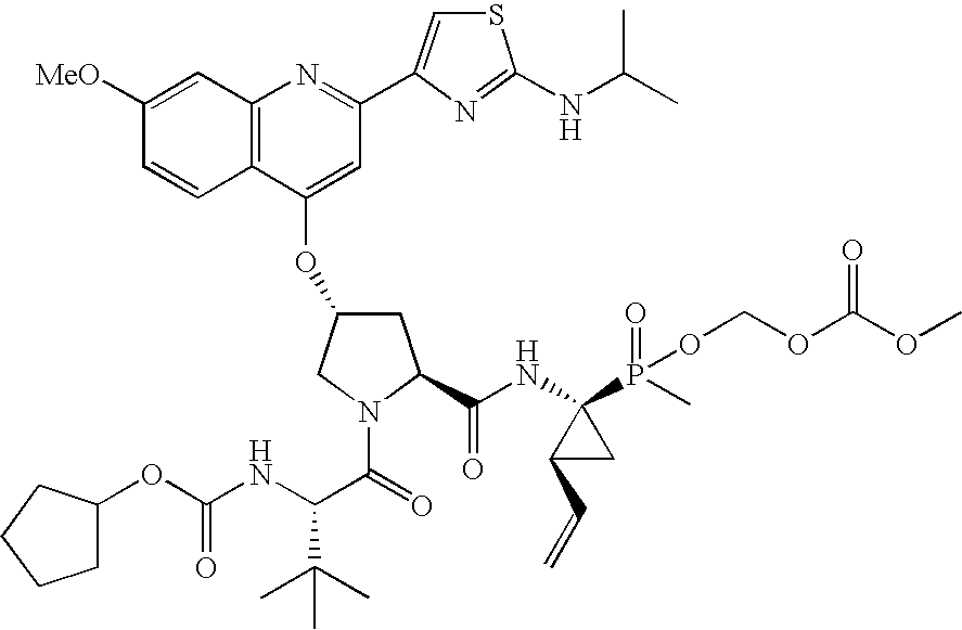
C12=C(C=C([MeO])C=C1)N=C(C1=CSC(NC(C)C)=N1)C=C2OC1CC(C(NC2(P(=O)(OCOC(=O)OC)C)C(C=C)C2)=O)N(C(=O)C(C(C)(C)C)NC(=O)OC2CCCC2)C1
